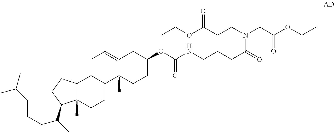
C12C(C)(CCC3C1CC=C1C3(C)CCC(OC(NCCCC(=O)N(CCC(OCC)=O)CC(OCC)=O)=O)C1)C(C(C)CCCC(C)C)CC2
